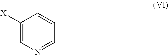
C1([X])=CN=CC=C1
